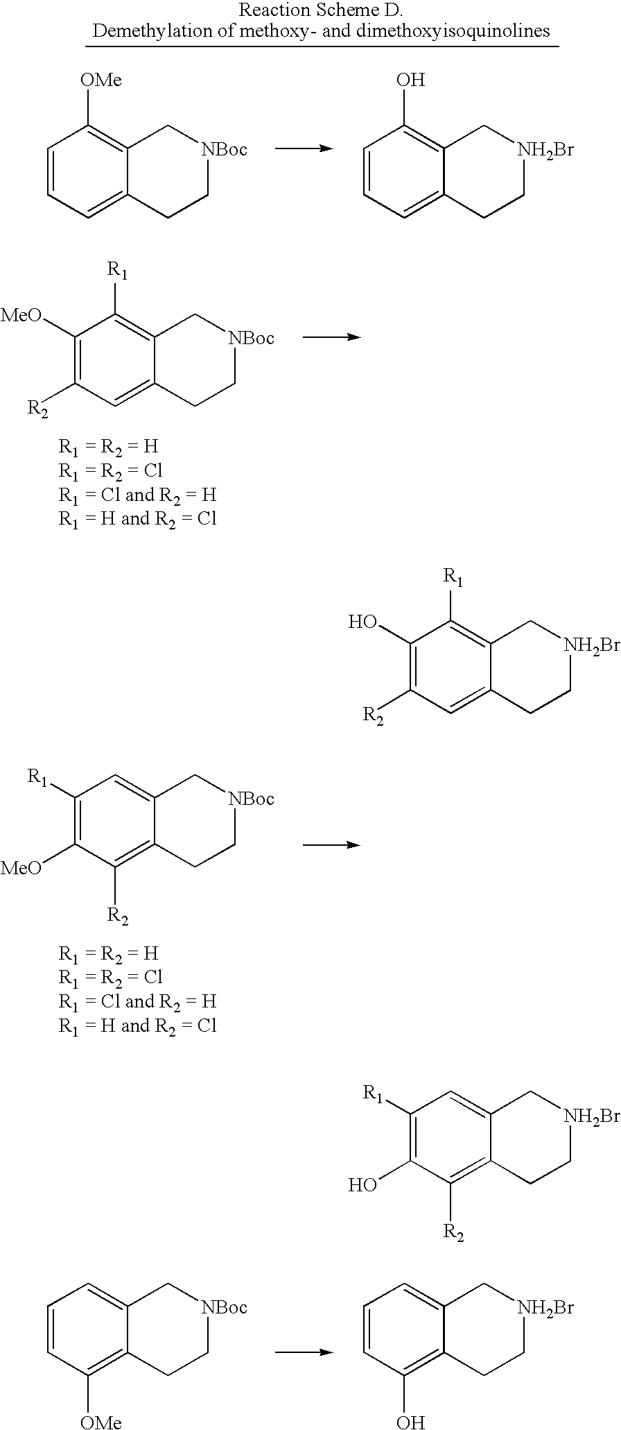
C1([MeO])=C([R2])C=C2C(=C1[R1])C[NBoc]CC2.C1([R1])=C([MeO])C([R2])=C2C(=C1)C[NBoc]CC2.C1=CC([OMe])=C2C(=C1)C[NBoc]CC2.C1=CC(O)=C2C(=C1)C[NH2Br]CC2.C1=CC=C2C(=C1[OMe])C[NBoc]CC2.C1=CC=C2C(=C1O)C[NH2Br]CC2.C1(O)=C([R2])C=C2C(=C1[R1])C[NH2Br]CC2.C1([R1])=C(O)C([R2])=C2C(=C1)C[NH2Br]CC2
